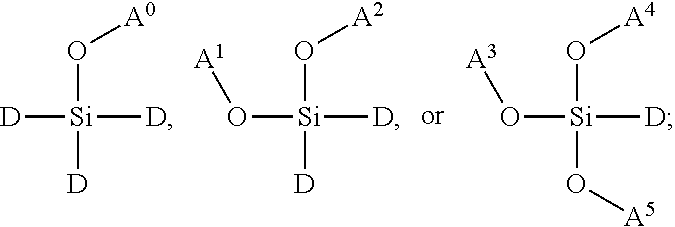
[Si]([D])(O[A2])([D])O[A1].[Si]([D])(O[A0])([D])[D].[Si]([D])(O[A4])(O[A5])O[A3]
